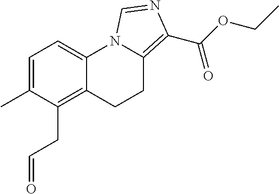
C1=C(C)C(CC=O)=C2C(=C1)N1C(=C(C(OCC)=O)N=C1)CC2
